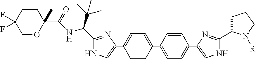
C1=CC(C2=CC=C(C3=CNC(C4CCCN4[R])=N3)C=C2)=CC=C1C1=CNC(C(C(C)(C)C)NC(C2(C)CCC(F)(F)CO2)=O)=N1
